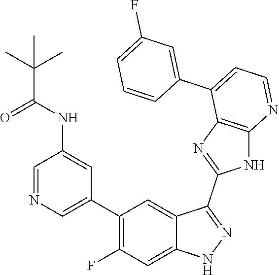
C1=NC=C(C2=C(F)C=C3C(=C2)C(C2=NC4=C(N2)N=CC=C4C2=CC(F)=CC=C2)=NN3)C=C1NC(C(C)(C)C)=O
